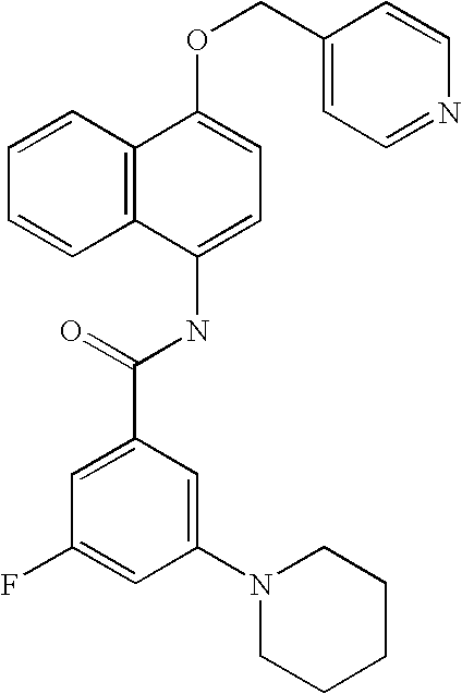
C1=CC2=C(C=C1)C(NC(C1=CC(F)=CC(N3CCCCC3)=C1)=O)=CC=C2OCC1=CC=NC=C1
